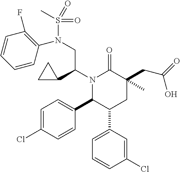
N1(C(C2CC2)CN(S(C)(=O)=O)C2=C(F)C=CC=C2)C(C2=CC=C(Cl)C=C2)C(C2=CC=CC(Cl)=C2)CC(CC(=O)O)(C)C1=O
